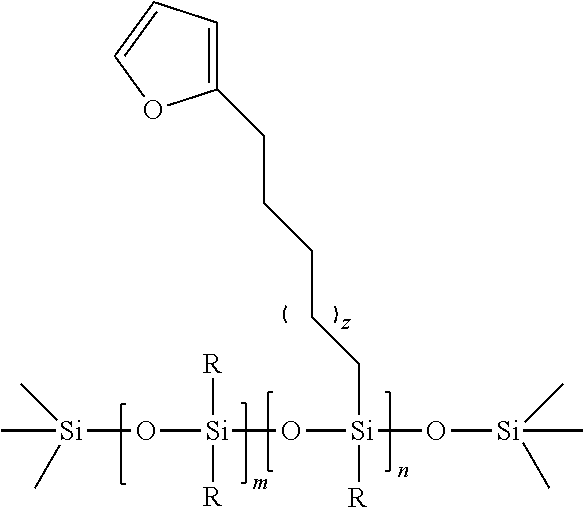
C[Si](O[Si]([R])([R])O[Si](O[Si](C)(C)C)([R])CCCCCC1=CC=CO1)(C)C
